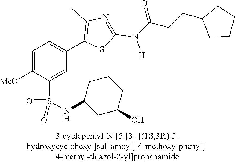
C1=C([MeO])C(S(NC2CC(O)CCC2)(=O)=O)=CC(C2=C(C)N=C(N([H])C(CCC3CCCC3)=O)S2)=C1
